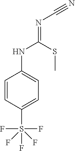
C1=CC(S(F)(F)(F)(F)F)=CC=C1NC(SC)=NC#N
